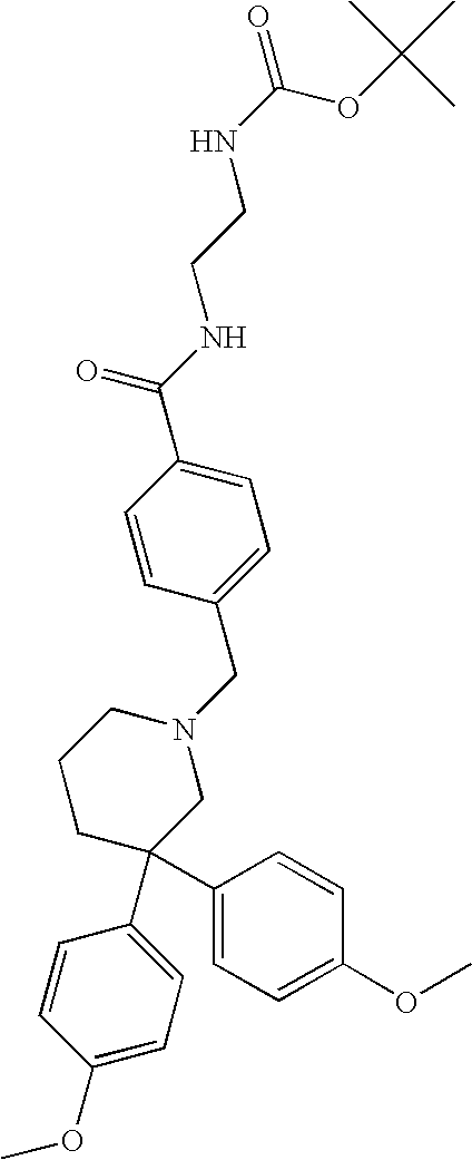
C1=C(C(NCCNC(=O)OC(C)(C)C)=O)C=CC(CN2CCCC(C3=CC=C(OC)C=C3)(C3=CC=C(OC)C=C3)C2)=C1
